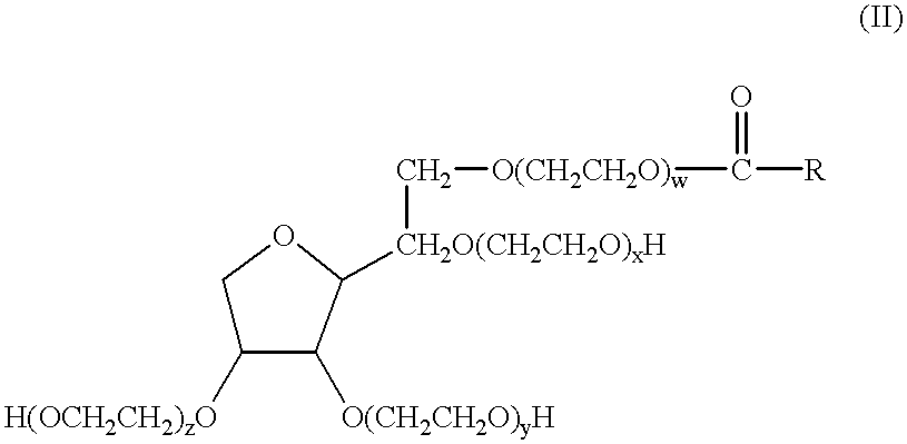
C1C([H(OCH2CH2)zO])C([O(CH2CH2O)yH])C([CH2O(CH2CH2O)xH]C[O(CH2CH2O)w]C([R])=O)O1
